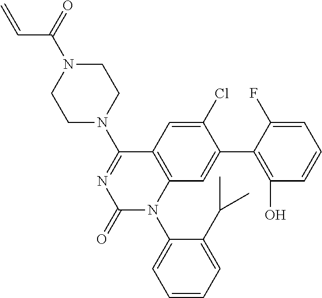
C1(N2C3=C(C=C(Cl)C(C4=C(O)C=CC=C4F)=C3)C(N3CCN(C(=O)C=C)CC3)=NC2=O)=CC=CC=C1C(C)C
